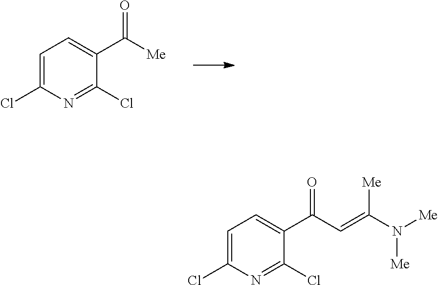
C1=C(Cl)N=C(Cl)C(C(=O)[Me])=C1.C1=C(Cl)N=C(Cl)C(C(=O)C=C(N([Me])[Me])[Me])=C1
